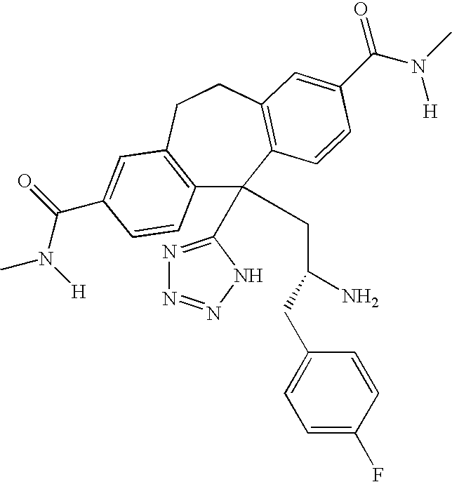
C12=C(CCC3=C(C1(CC(N)CC1=CC=C(F)C=C1)C1=NN=NN1)C=CC(C(N(C)[H])=O)=C3)C=C(C(=O)N([H])C)C=C2
